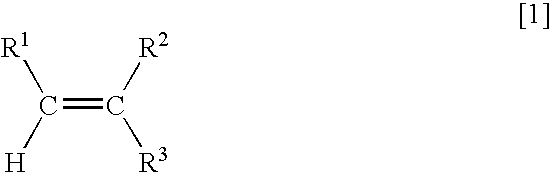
C(=C([R3])[R2])([R1])[H]
